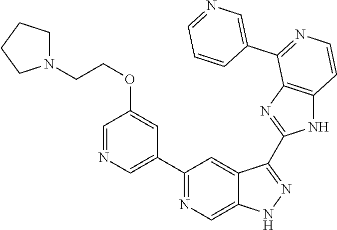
C1(C2=NC=C3C(=C2)C(C2=NC4=C(N2)C=CN=C4C2=CN=CC=C2)=NN3)=CN=CC(OCCN2CCCC2)=C1
